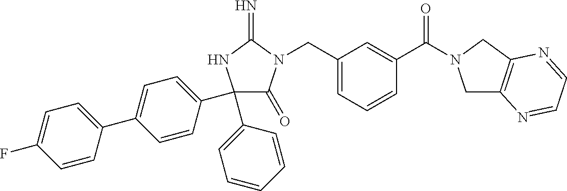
C1(C2=CC=CC=C2)(C2=CC=C(C3=CC=C(F)C=C3)C=C2)C(=O)N(CC2=CC=CC(C(=O)N3CC4=C(C3)N=CC=N4)=C2)C(=N)N1
